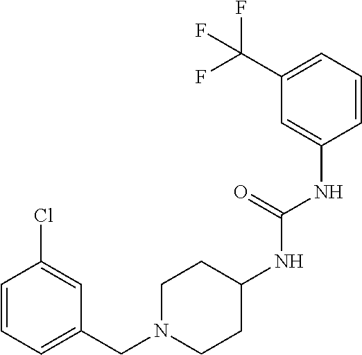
FC(C1=CC=CC(NC(NC2CCN(CC3=CC=CC(Cl)=C3)CC2)=O)=C1)(F)F
